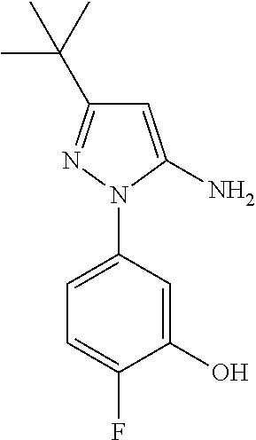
C1=C(N2N=C(C(C)(C)C)C=C2N)C=C(O)C(F)=C1
